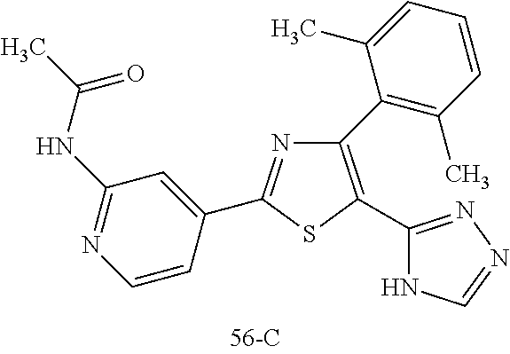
N1=C(C2=CC(NC(C)=O)=NC=C2)SC(C2=NN=CN2)=C1C1=C(C)C=CC=C1C
